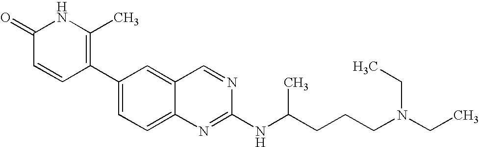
C1(C2=CC=C3C(=C2)C=NC(NC(CCCN(CC)CC)C)=N3)=C(C)NC(=O)C=C1
